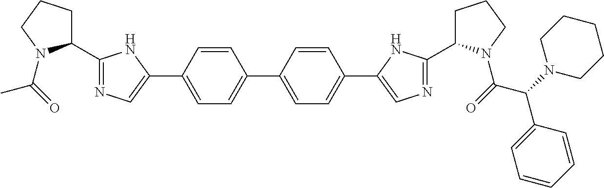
C1=CC(C2=CN=C(C3CCCN3C(=O)C)N2)=CC=C1C1=CC=C(C2=CN=C(C3CCCN3C(=O)C(N3CCCCC3)C3=CC=CC=C3)N2)C=C1
